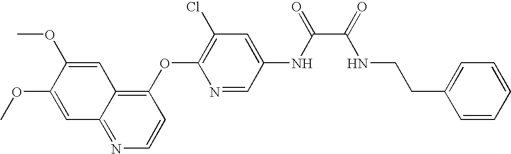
C1(OC2=C(Cl)C=C(NC(C(=O)NCCC3=CC=CC=C3)=O)C=N2)=C2C(=NC=C1)C=C(OC)C(OC)=C2
